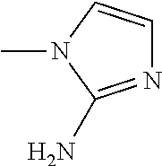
C1(N)=NC=CN1C
